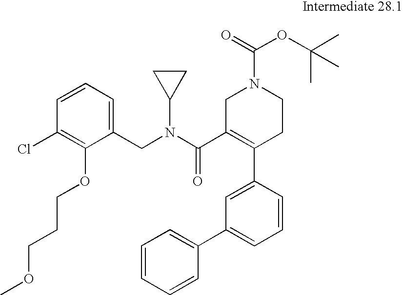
C1(CN(C(C2=C(C3=CC(C4=CC=CC=C4)=CC=C3)CCN(C(=O)OC(C)(C)C)C2)=O)C2CC2)=CC=CC(Cl)=C1OCCCOC
